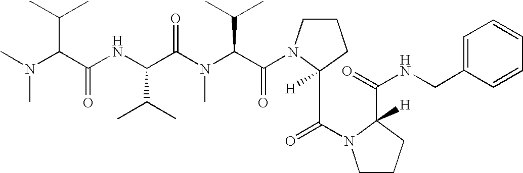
CN(C(C(NC(C(N(C(C(=O)N1CCCC1(C(=O)N1CCCC1(C(NCC1=CC=CC=C1)=O)[H])[H])C(C)C)C)=O)C(C)C)=O)C(C)C)C
